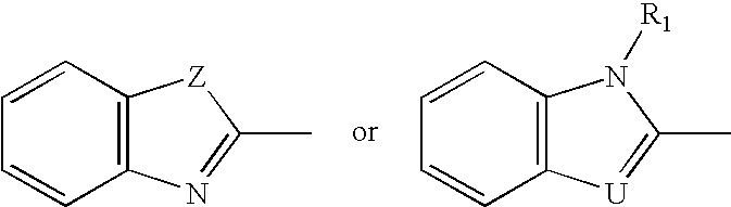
C12=C(C=CC=C1)[Z]C(C)=N2.C12=C(C=CC=C1)N([R1])C(C)=[U]2
